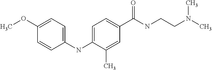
C1=CC(NC2=CC=C(C(NCCN(C)C)=O)C=C2C)=CC=C1OC
